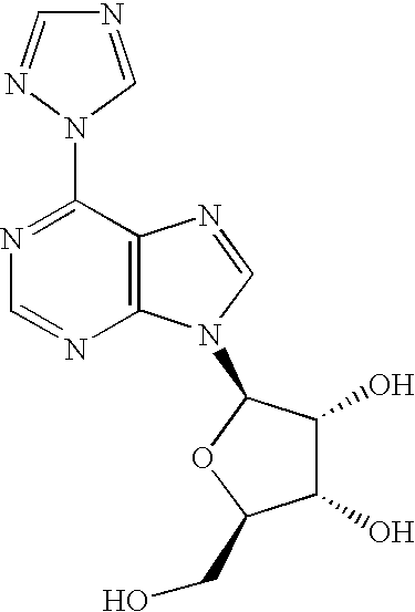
N1=CN(C2=NC=NC3=C2N=CN3C2C(O)C(O)C(CO)O2)N=C1
